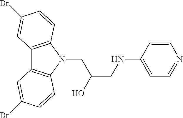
C12=C(N(CC(CNC3=CC=NC=C3)O)C3=C1C=C(Br)C=C3)C=CC(Br)=C2
